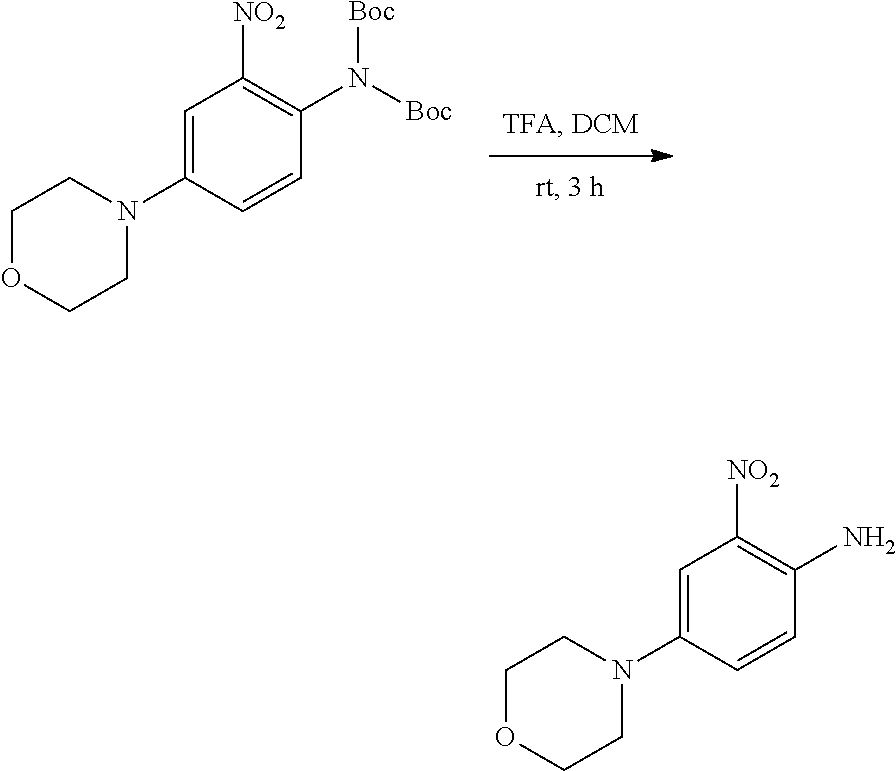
C1OCCN(C2=CC([NO2])=C(N)C=C2)C1.C1=C(N2CCOCC2)C=CC(N([Boc])[Boc])=C1[NO2]
